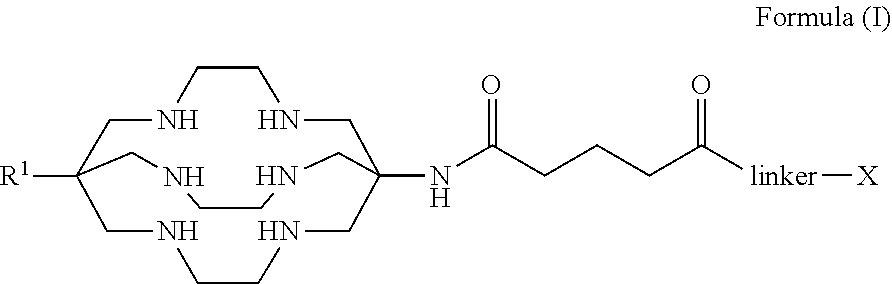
N1CC2(NC(CCCC([linker][X])=O)=O)CNCCNCC([R1])(CNCC1)CNCCNC2
